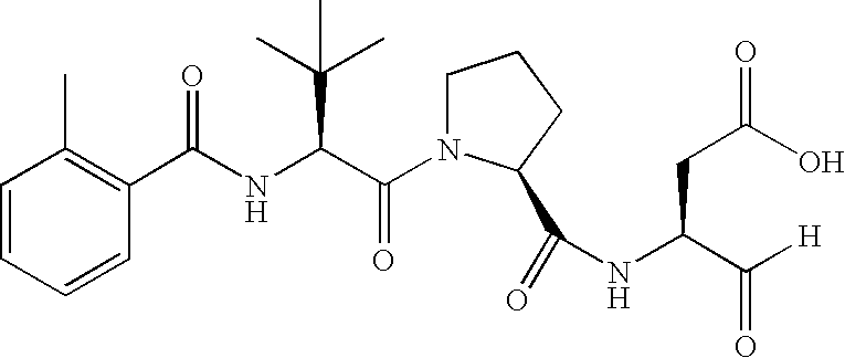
C1=CC=CC(C)=C1C(NC(C(N1CCCC1C(=O)NC(CC(O)=O)C([H])=O)=O)C(C)(C)C)=O
